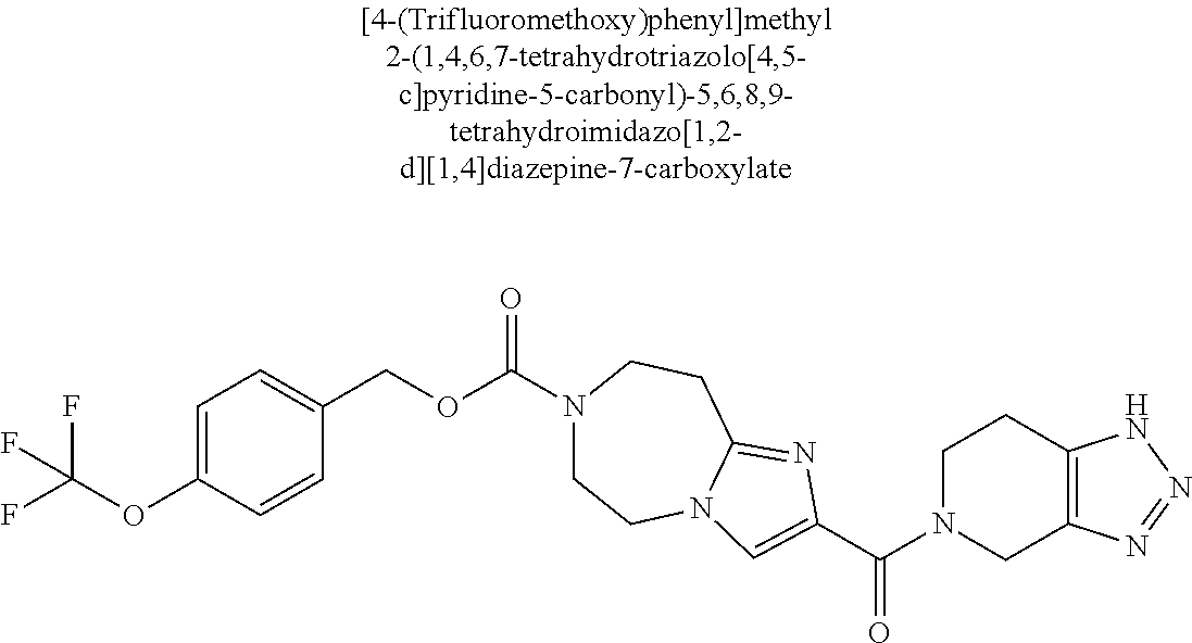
FC(F)(OC1=CC=C(COC(=O)N2CCN3C(=NC(C(=O)N4CC5=C(CC4)NN=N5)=C3)CC2)C=C1)F
